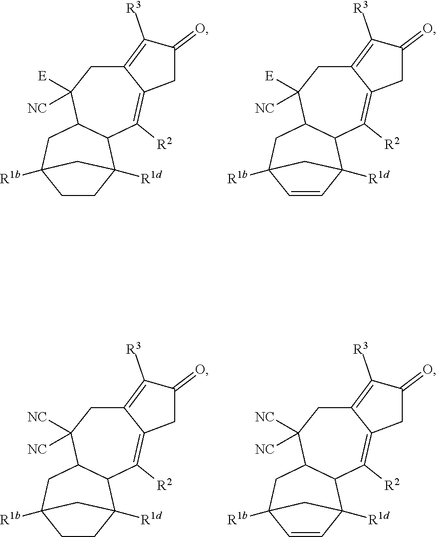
C12=C([R3])C(=O)CC1=C([R2])C1C(C([E])([NC])C2)CC2([R1b])CCC1([R1d])C2.C12=C([R3])C(=O)CC1=C([R2])C1C(C([E])([NC])C2)CC2([R1b])C=CC1([R1d])C2.C12=C([R3])C(=O)CC1=C([R2])C1C(C([NC])([NC])C2)CC2([R1b])CCC1([R1d])C2.C12=C([R3])C(=O)CC1=C([R2])C1C(C([NC])([NC])C2)CC2([R1b])C=CC1([R1d])C2
